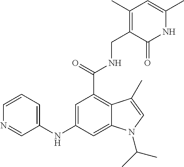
C1=C(NC2=CC=CN=C2)C=C2C(=C1C(NCC1=C(C)C=C(C)NC1=O)=O)C(C)=CN2C(C)C
